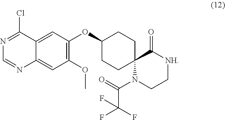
C1(Cl)=NC=NC2=CC(OC)=C(OC3CCC4(CC3)N(C(=O)C(F)(F)F)CC[NH]C4=O)C=C12
